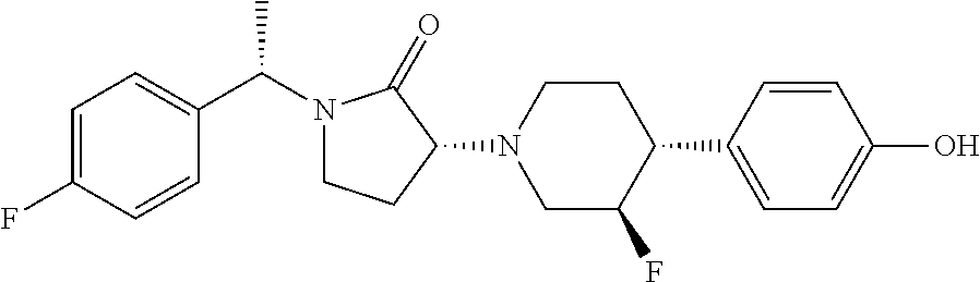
C(N1CCC(N2CC(F)C(C3=CC=C(O)C=C3)CC2)C1=O)(C1=CC=C(F)C=C1)C
